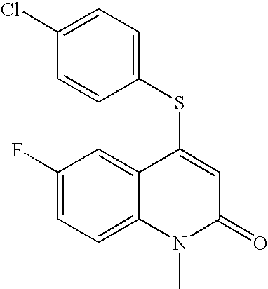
C1(Cl)=CC=C(SC2=CC(=O)N(C)C3=CC=C(F)C=C23)C=C1
